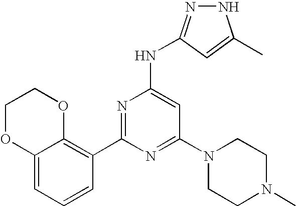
N1N=C(NC2=CC(N3CCN(C)CC3)=NC(C3=C4C(=CC=C3)OCCO4)=N2)C=C1C
